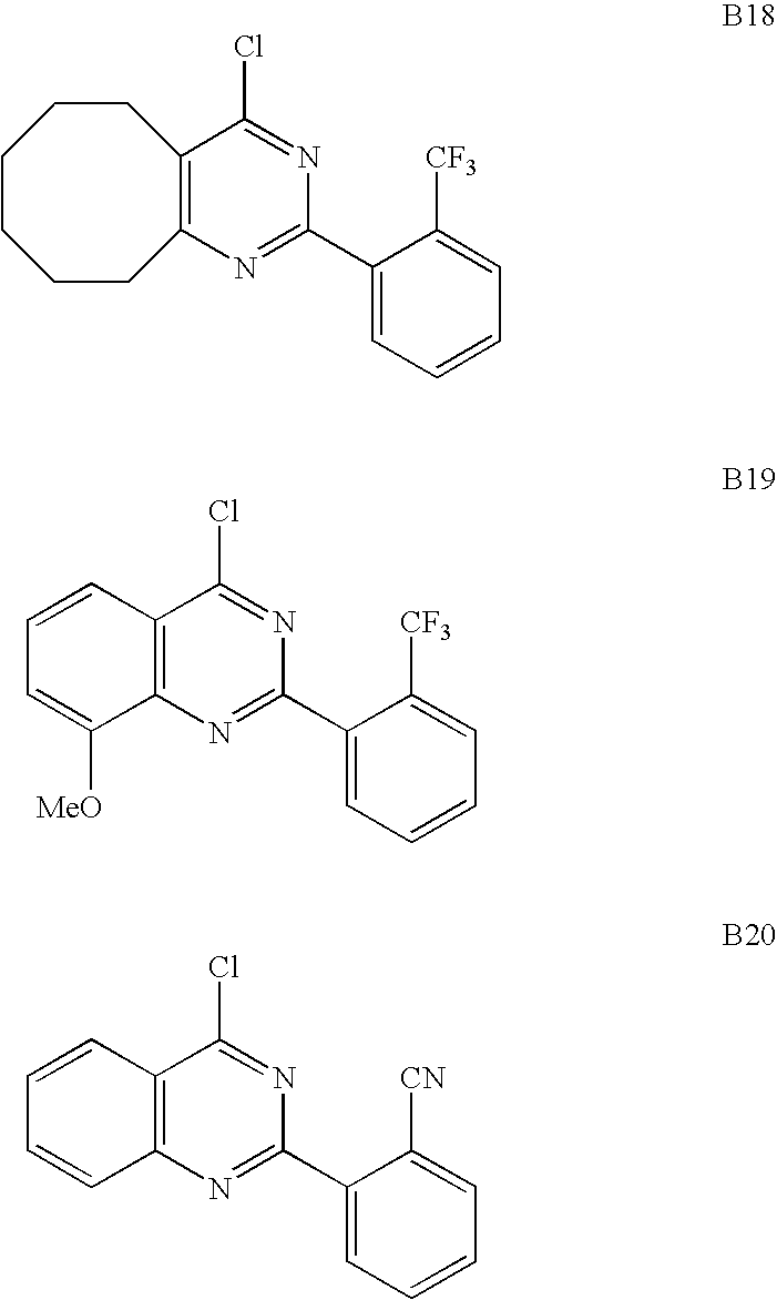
N1=C(C2=CC=CC=C2[CF3])N=C(Cl)C2=C1CCCCCC2.N1=C(C2=CC=CC=C2[CF3])N=C(Cl)C2=C1C([MeO])=CC=C2.N1=C(C2=CC=CC=C2[CN])N=C(Cl)C2=C1C=CC=C2
